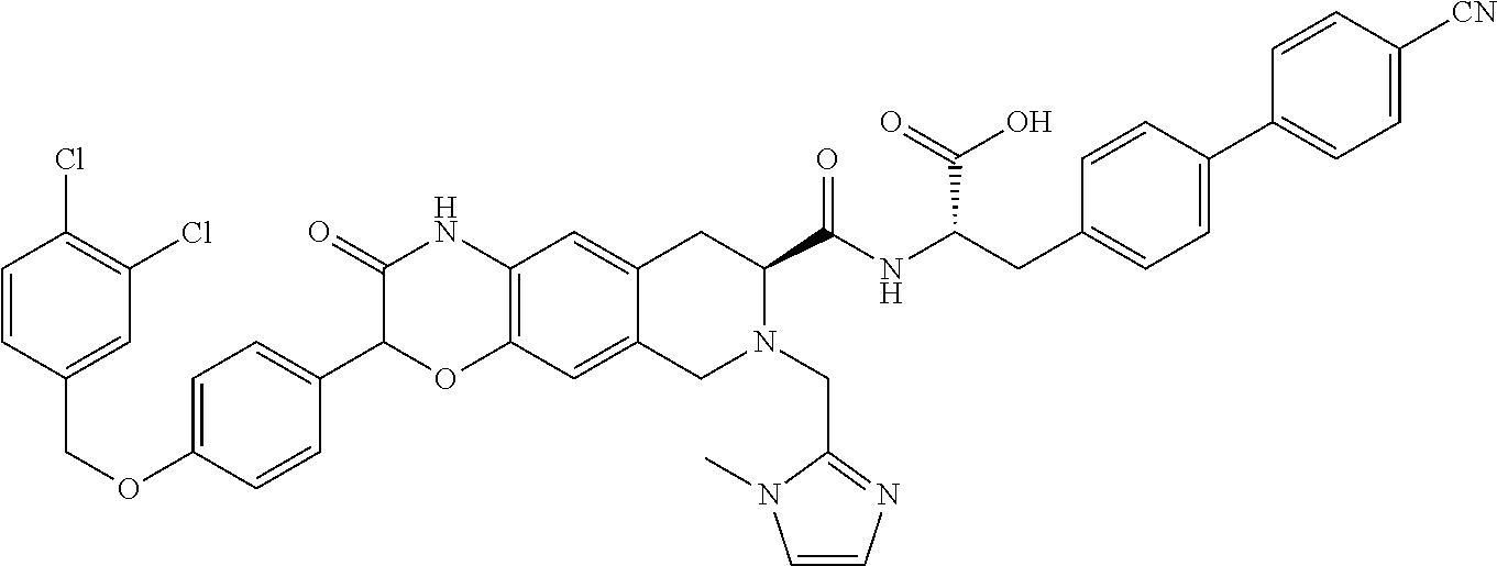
C1=CC(COC2=CC=C(C3OC4=C(NC3=O)C=C3C(=C4)CN(CC4=NC=CN4C)C(C(NC(CC4=CC=C(C5=CC=C([CN])C=C5)C=C4)C(=O)O)=O)C3)C=C2)=CC(Cl)=C1Cl
